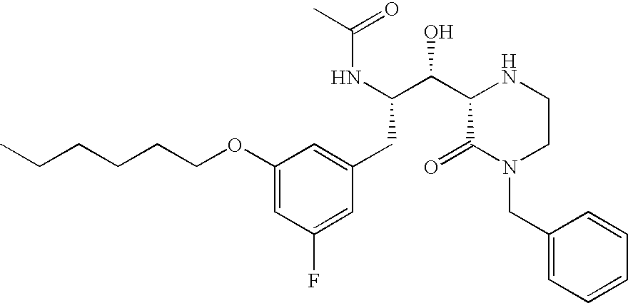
N(C(C(C1NCCN(CC2=CC=CC=C2)C1=O)O)CC1=CC(OCCCCCC)=CC(F)=C1)C(=O)C
